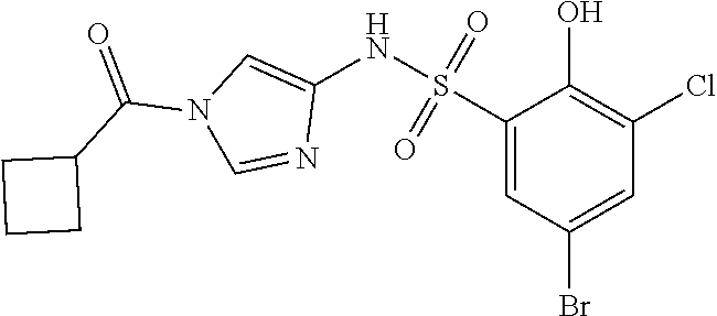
C1(S(NC2=CN(C(C3CCC3)=O)C=N2)(=O)=O)=CC(Br)=CC(Cl)=C1O
